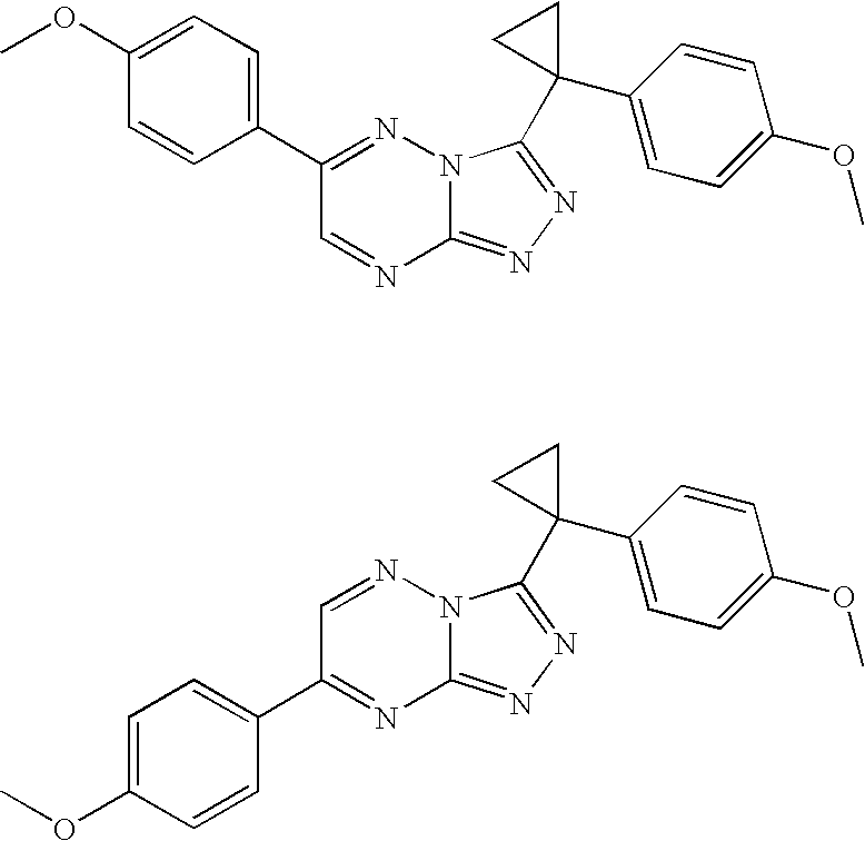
C12=NN=C(C3(C4=CC=C(OC)C=C4)CC3)N1N=C(C1=CC=C(OC)C=C1)C=N2.C12=NN=C(C3(C4=CC=C(OC)C=C4)CC3)N1N=CC(C1=CC=C(OC)C=C1)=N2
